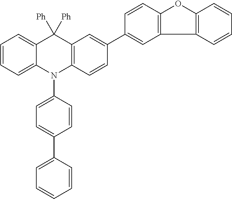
C1=CC=C2C(=C1)C([Ph])([Ph])C1=C(N2C2=CC=C(C3=CC=CC=C3)C=C2)C=CC(C2=CC3=C(C=C2)OC2=C3C=CC=C2)=C1
